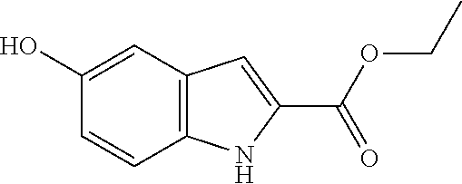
C1=CC2=C(C=C1O)C=C(C(OCC)=O)N2
